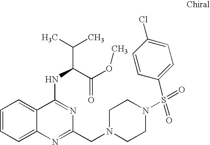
C1=CC=C2C(=C1)C(NC(C(C)C)C(OC)=O)=NC(CN1CCN(S(=O)(C3=CC=C(Cl)C=C3)=O)CC1)=N2
